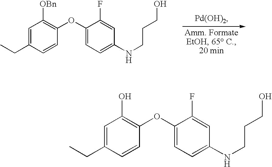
C1=C(CC)C=CC(OC2=CC=C(NCCCO)C=C2F)=C1[OBn].C1=C(CC)C=CC(OC2=CC=C(NCCCO)C=C2F)=C1O
